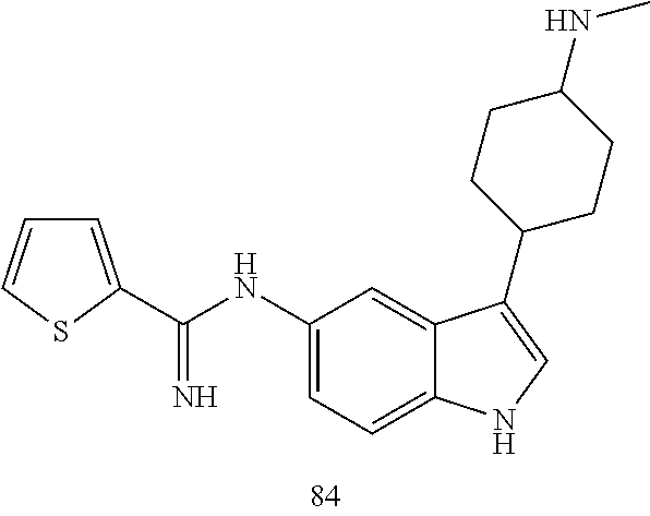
C1(NC(=N)C2=CC=CS2)=CC=C2C(=C1)C(C1CCC(NC)CC1)=CN2
